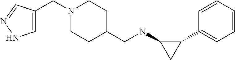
C1(C2=CC=CC=C2)C(NCC2CCN(CC3=CNN=C3)CC2)C1
